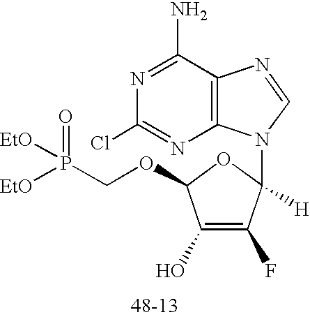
C1(O)=C(F)C(N2C3=C(N=C2)C(N)=NC(Cl)=N3)([H])OC1OCP([EtO])(=O)[EtO]
